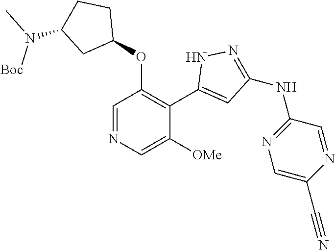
C1=NC=C([OMe])C(C2=CC(NC3=NC=C(C#N)N=C3)=NN2)=C1OC1CCC(N(C)[Boc])C1
